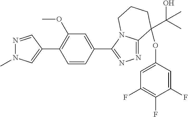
N1=CC(C2=C(OC)C=C(C3=NN=C4N3CCCC4(OC3=CC(F)=C(F)C(F)=C3)C(O)(C)C)C=C2)=CN1C
